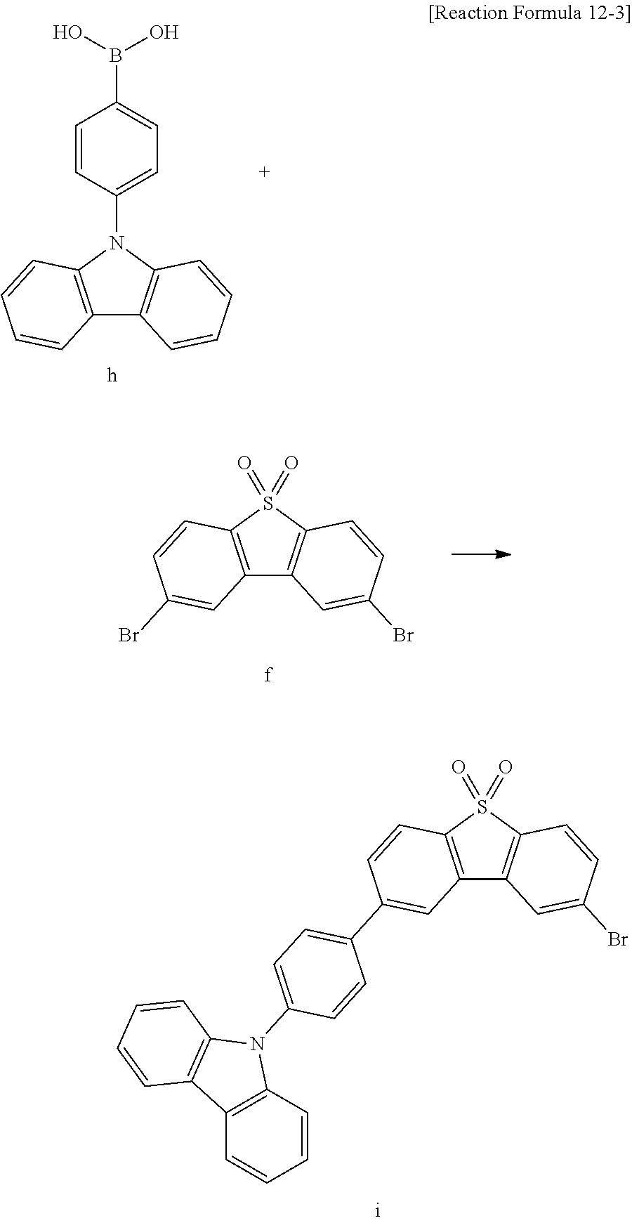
C12=C(N(C3=CC=C(B(O)O)C=C3)C3=C1C=CC=C3)C=CC=C2.C12=C(S(=O)(=O)C3=C1C=C(Br)C=C3)C=CC(Br)=C2.C12=C(S(=O)(=O)C3=C1C=C(Br)C=C3)C=CC(C1=CC=C(N3C4=C(C5=C3C=CC=C5)C=CC=C4)C=C1)=C2
